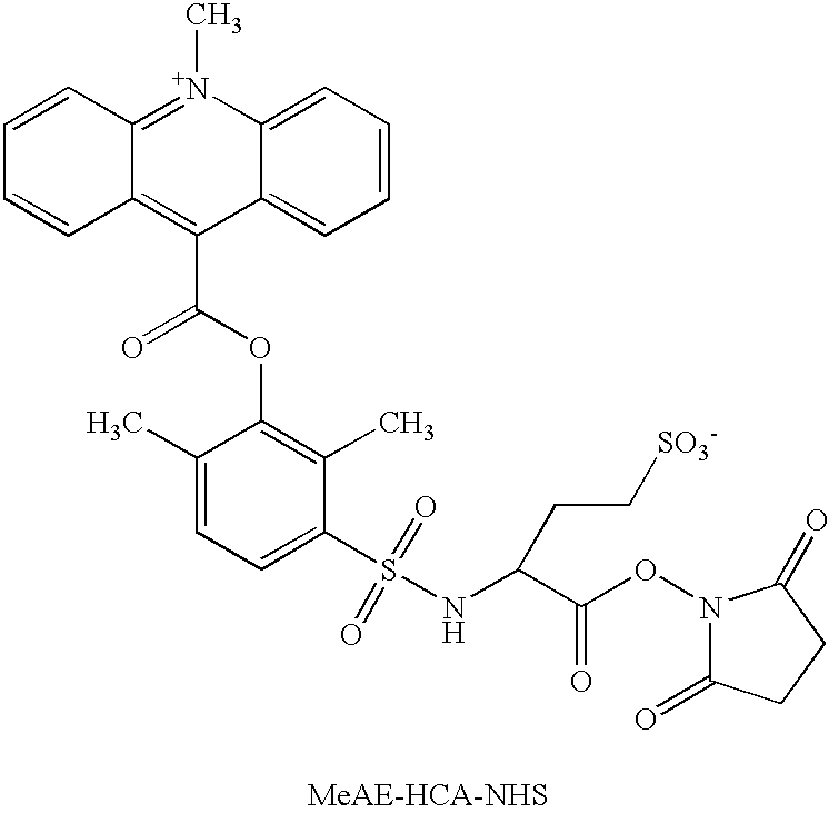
C1=CC=C2C(=C1)C(C(=O)OC1=C(C)C(S(NC(C(ON3C(=O)CCC3=O)=O)CC[SO3-])(=O)=O)=CC=C1C)=C1C(=[N+]2C)C=CC=C1
